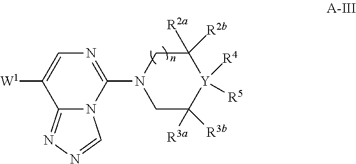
C1C([R3a])([R3b])[Y]([R4])([R5])C([R2a])([R2b])CN1C1=NC=C([W1])C2=NN=CN12
